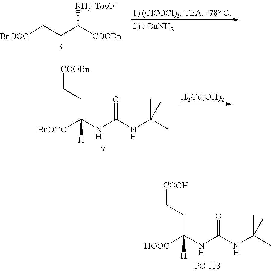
[BnOOC]CCC([COOBn])[NH3+TosO-].C(C)(NC(NC(CC[COOBn])([BnOOC])[H])=O)(C)C.C(C)(NC(NC(CC[COOH])([HOOC])[H])=O)(C)C
